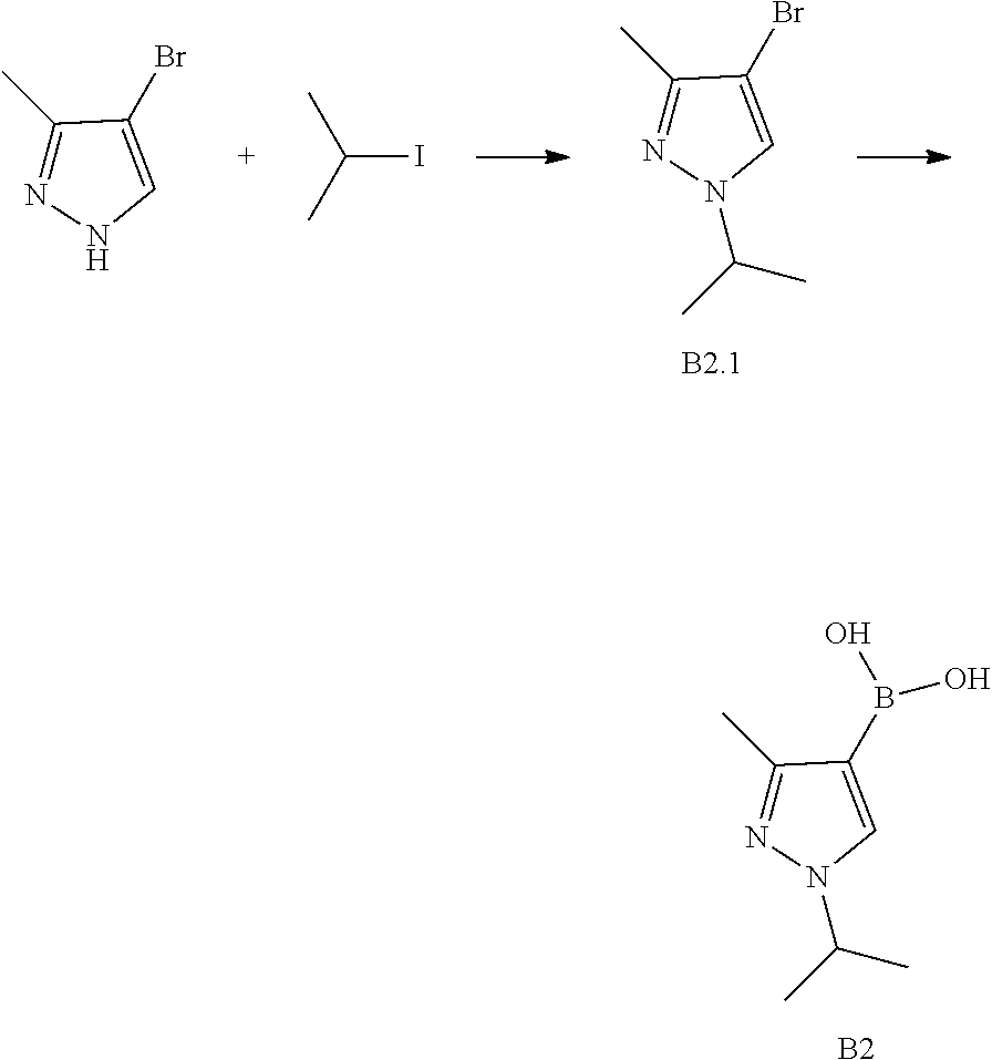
C1(C)=NN(C(C)C)C=C1B(O)O.[B2].C1(C)=NN(C(C)C)C=C1Br.C1(C)=NNC=C1Br.C(I)(C)C
